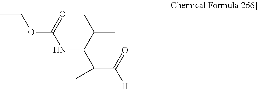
CCOC(NC(C(C([H])=O)(C)C)C(C)C)=O
